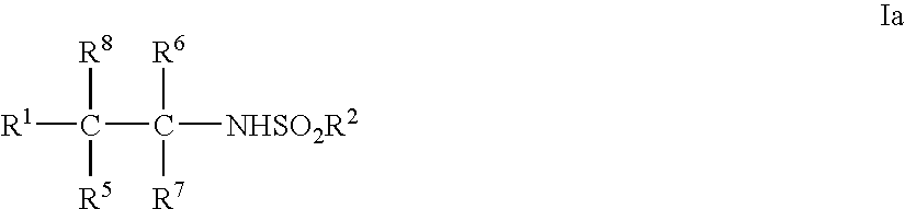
[R1]C([R8])([R5])C([R6])([R7])[NHSO2R2]
